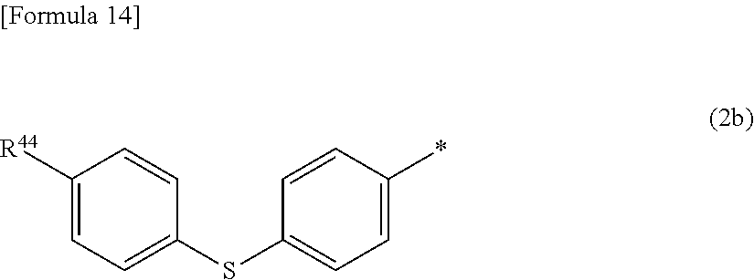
C1(SC2=CC=C(*)C=C2)=CC=C([R44])C=C1
